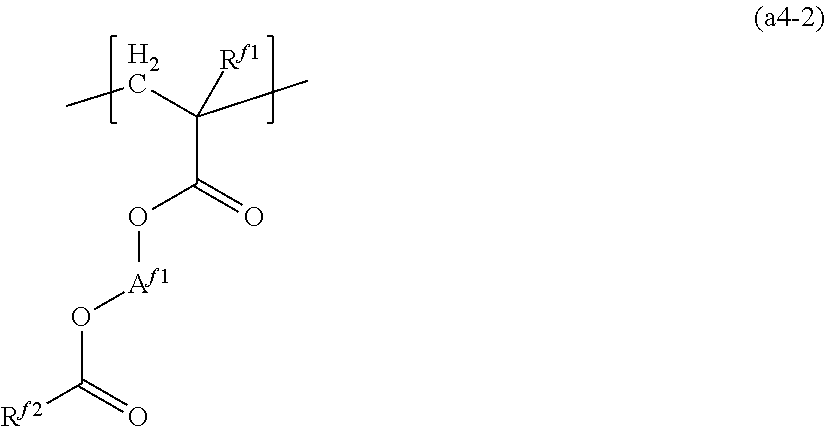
C(C(=O)O[Af1]OC([Rf2])=O)([Rf1])(C)CC
